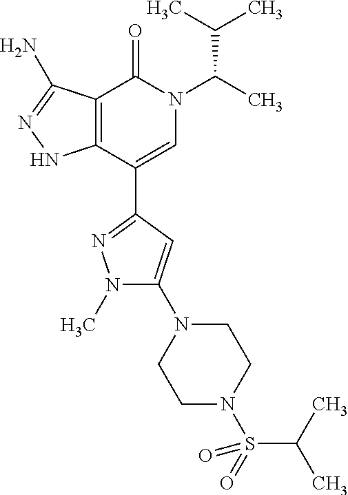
C12=C(C(C3=NN(C)C(N4CCN(S(=O)(C(C)C)=O)CC4)=C3)=CN(C(C)C(C)C)C1=O)NN=C2N
